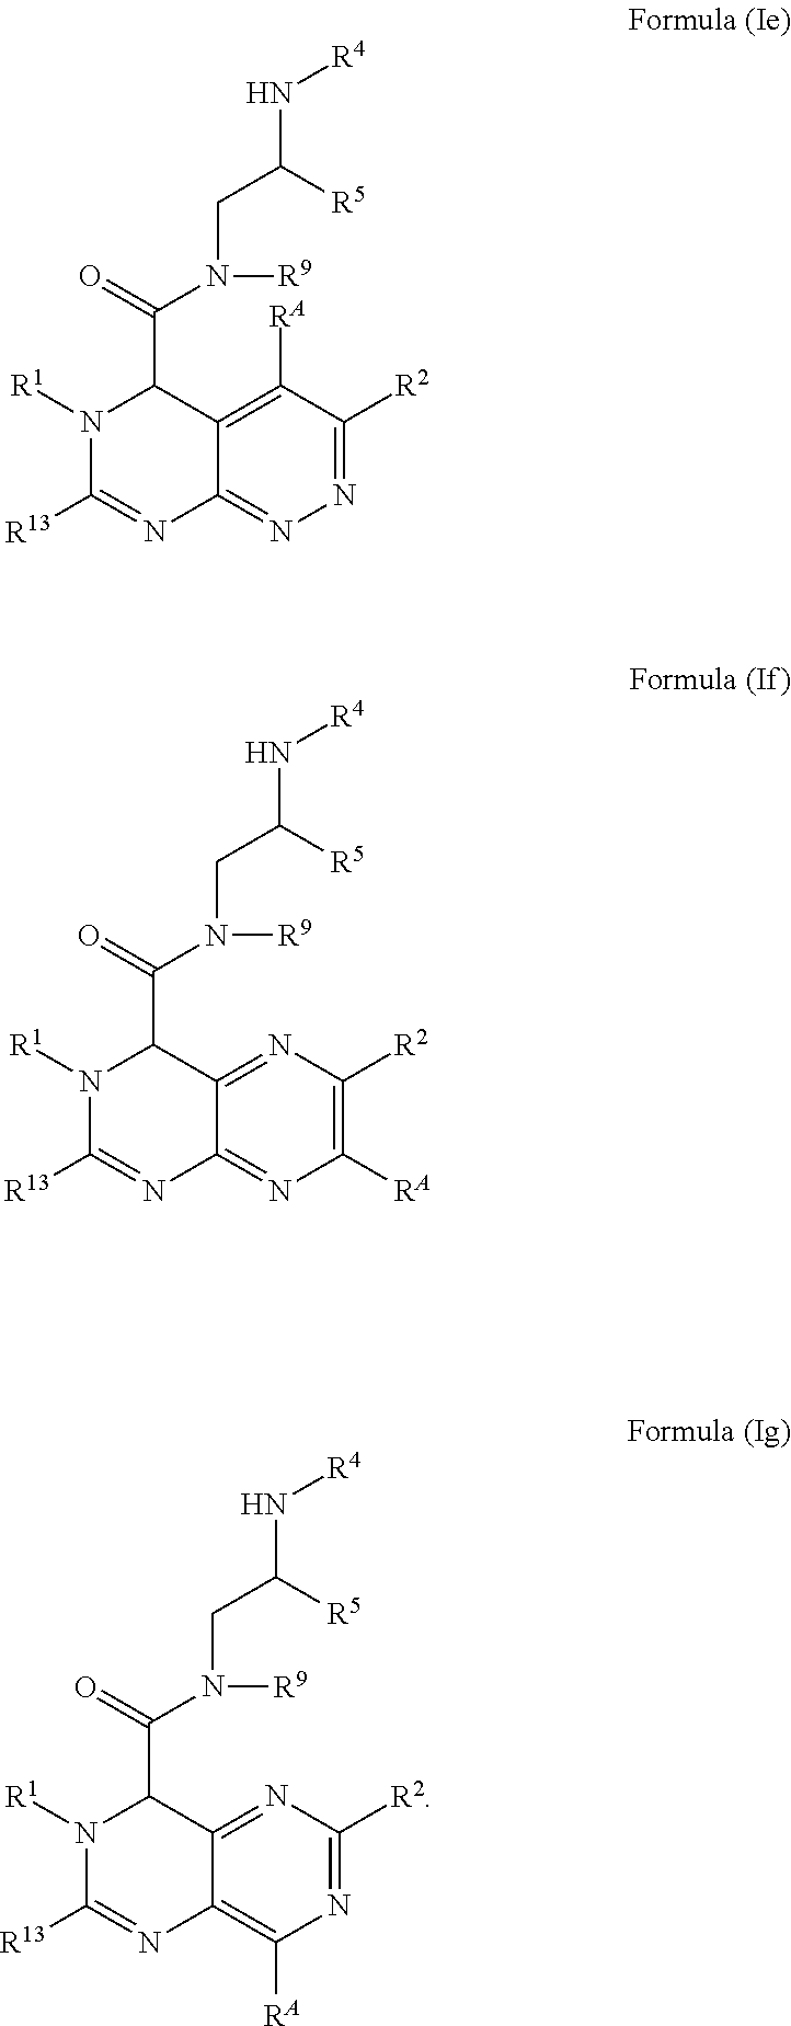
N1=C([R2])C([RA])=C2C(=N1)N=C([R13])N([R1])C2C(N([R9])CC([R5])N[R4])=O.C1([RA])=C([R2])N=C2C(=N1)N=C([R13])N([R1])C2C(N([R9])CC([R5])N[R4])=O.N1=C([R2])N=C2C(=C1[RA])N=C([R13])N([R1])C2C(N([R9])CC([R5])N[R4])=O
